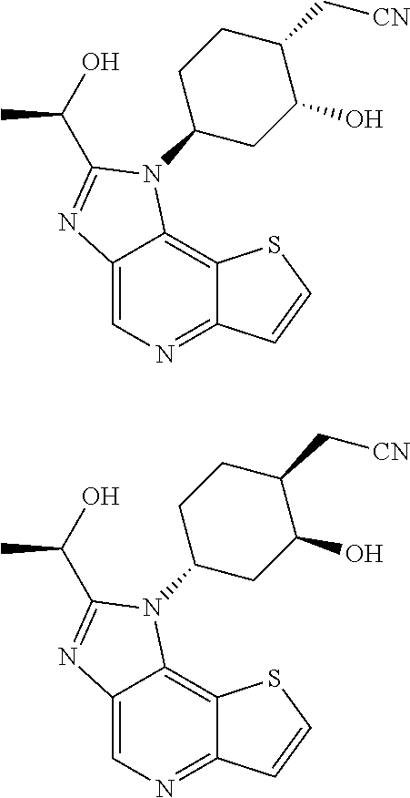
C12=CN=C3C(=C1N(C1CC(O)C(C[CN])CC1)C(C(O)C)=N2)SC=C3.C12=CN=C3C(=C1N(C1CC(O)C(C[CN])CC1)C(C(O)C)=N2)SC=C3
